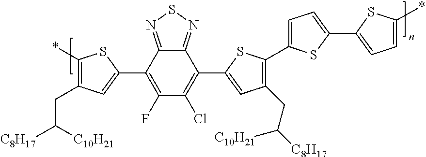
C1(*)=C(CC([C8H17])[C10H21])C=C(C2=C(F)C(Cl)=C(C3=CC(CC([C10H21])[C8H17])=C(C4=CC=C(C5=CC=C(*)S5)S4)S3)C3=NSN=C23)S1
